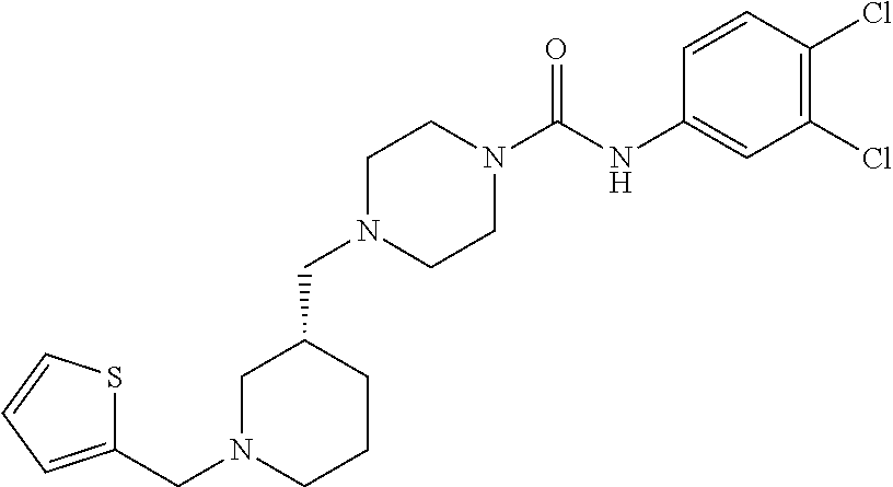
C1N(CC2=CC=CS2)CCCC1CN1CCN(C(NC2=CC(Cl)=C(Cl)C=C2)=O)CC1
